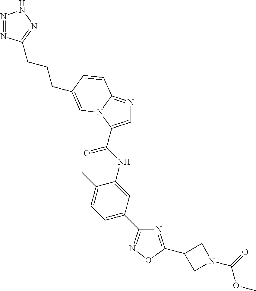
C1=C(C(NC2=CC(C3=NOC(C4CN(C(=O)OC)C4)=N3)=CC=C2C)=O)N2C(=N1)C=CC(CCCC1=NNN=N1)=C2
